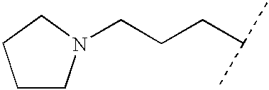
C(CCC(C)C)N1CCCC1
